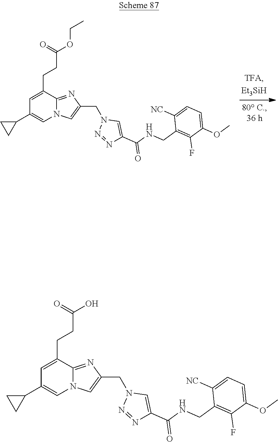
C1=C(CCC(OCC)=O)C2=NC(CN3N=NC(C(=O)NCC4=C(F)C(OC)=CC=C4[NC])=C3)=CN2C=C1C1CC1.C1=C(CCC(O)=O)C2=NC(CN3N=NC(C(=O)NCC4=C(F)C(OC)=CC=C4[NC])=C3)=CN2C=C1C1CC1
